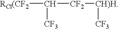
[RCl(CF2]C([CF2][CH)H][CF3])[CF3]
